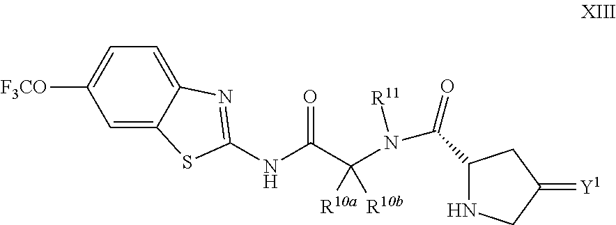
C1=C2C(=CC=C1[F3CO])N=C(NC(C(N([R11])C(C1NCC(=[Y1])C1)=O)([R10a])[R10b])=O)S2
